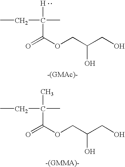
[H]C(C)(CC)C(OCC(CO)O)=O.CC(C)(CC)C(OCC(CO)O)=O
